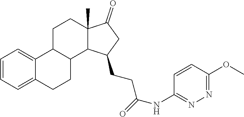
C1=CC=C2C(=C1)C1C(CC2)C2C(C)(CC1)C(=O)CC2CCC(=O)NC1=NN=C(OC)C=C1
